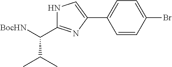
N1C(C(C(C)C)[BocHN])=NC(C2=CC=C(Br)C=C2)=C1
